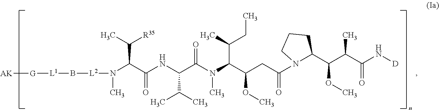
CN([L2]B[L1][G][AK])C(C(NC(C(N(C(C(CC(N1C(C(C(C(N[D])=O)C)OC)CCC1)=O)OC)C(C)CC)C)=O)C(C)C)=O)C(C)[R35]
